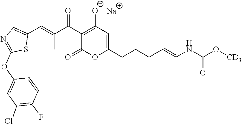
[Na].C1(C(C(=CC2=CN=C(OC3=CC(Cl)=C(F)C=C3)S2)C)=O)=C([O-])C=C(CCCC=CNC(O[CD3])=O)OC1=O
